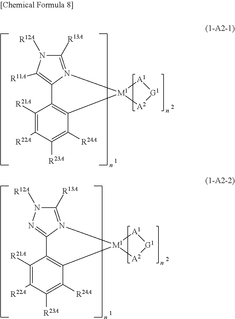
C1([R13A])=N2C(=C([R11A])N1[R12A])C1=C(C([R24A])=C([R23A])C([R22A])=C1[R21A])[M1]21[A1][G1][A2]1.C1([R13A])=N2C(=NN1[R12A])C1=C(C([R24A])=C([R23A])C([R22A])=C1[R21A])[M1]21[A1][G1][A2]1
